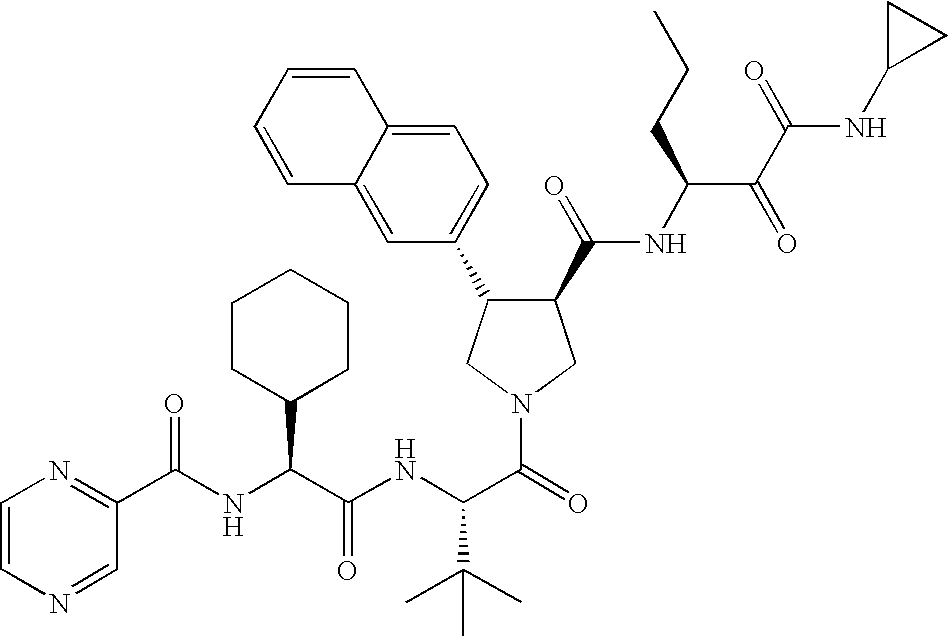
C1=CN=CC(C(NC(C(NC(C(=O)N2CC(C(=O)NC(C(=O)C(=O)NC3CC3)CCC)C(C3=CC=C4C(=C3)C=CC=C4)C2)C(C)(C)C)=O)C2CCCCC2)=O)=N1
